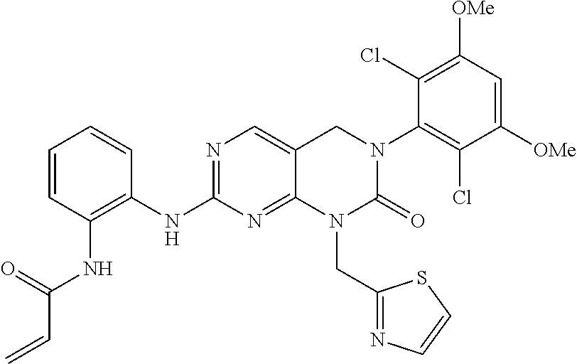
C1(NC2=C(NC(C=C)=O)C=CC=C2)=NC=C2C(=N1)N(CC1=NC=CS1)C(=O)N(C1=C(Cl)C([OMe])=CC([OMe])=C1Cl)C2
